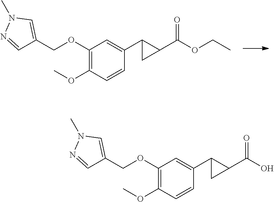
C1(OCC2=CN(C)N=C2)=C(OC)C=CC(C2C(C(OCC)=O)C2)=C1.C1(OCC2=CN(C)N=C2)=C(OC)C=CC(C2C(C(O)=O)C2)=C1
